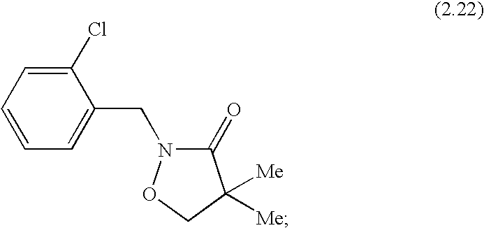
C1(Cl)=CC=CC=C1CN1C(=O)C([Me])([Me])CO1
